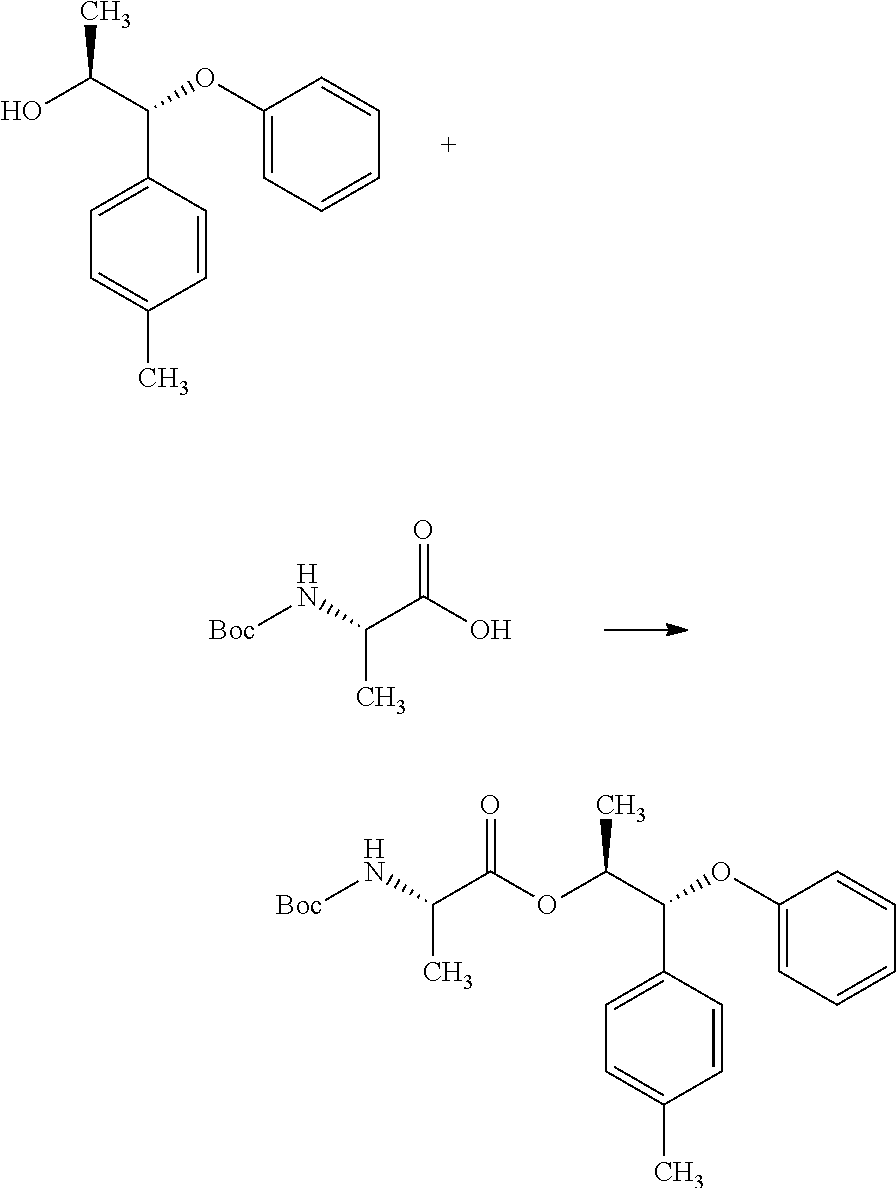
C1(OC(C(O)C)C2=CC=C(C)C=C2)=CC=CC=C1.[Boc]NC(C(O)=O)C.C1(OC(C(OC(C(N[Boc])C)=O)C)C2=CC=C(C)C=C2)=CC=CC=C1
